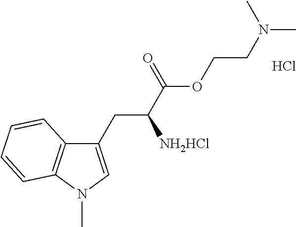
C1(CC(C(OCCN(C)C)=O)[NH2HCl])=CN(C)C2=C1C=CC=C2.Cl
